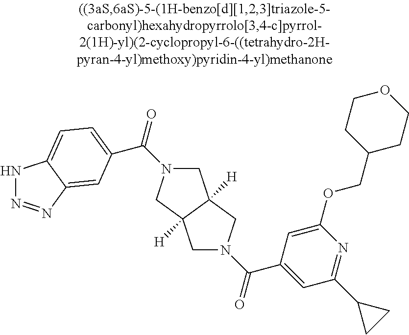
N1N=NC2=CC(C(N3CC4([H])C([H])(C3)CN(C(=O)C3=CC(C5CC5)=NC(OCC5CCOCC5)=C3)C4)=O)=CC=C12
